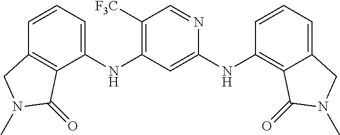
C1=CC2=C(C(NC3=C([F3C])C=NC(NC4=C5C(=CC=C4)CN(C)C5=O)=C3)=C1)C(=O)N(C)C2
